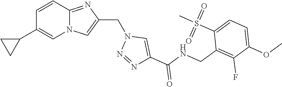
N12C(=NC(CN3N=NC(C(NCC4=C(F)C(OC)=CC=C4S(C)(=O)=O)=O)=C3)=C1)C=CC(C1CC1)=C2
